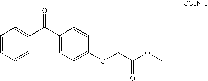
C1=CC=CC(C(C2=CC=C(OCC(OC)=O)C=C2)=O)=C1
